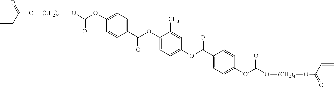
O=C(C=C)O[(CH2)4]OC(OC1=CC=C(C(OC2=CC=C(OC(C3=CC=C(OC(O[(CH2)4]OC(=O)C=C)=O)C=C3)=O)C=C2C)=O)C=C1)=O
